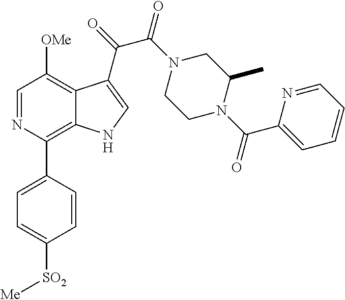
C1=NC(C2=CC=C([SO2][Me])C=C2)=C2C(=C1[OMe])C(C(C(=O)N1CCN(C(=O)C3=CC=CC=N3)C(C)C1)=O)=CN2
